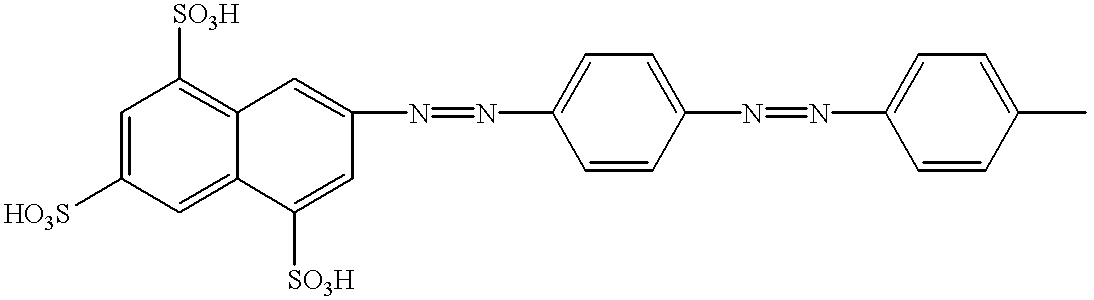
C1=C([HO3S])C=C2C(=C1[SO3H])C=C(N=NC1=CC=C(N=NC3=CC=C(C)C=C3)C=C1)C=C2[SO3H]
